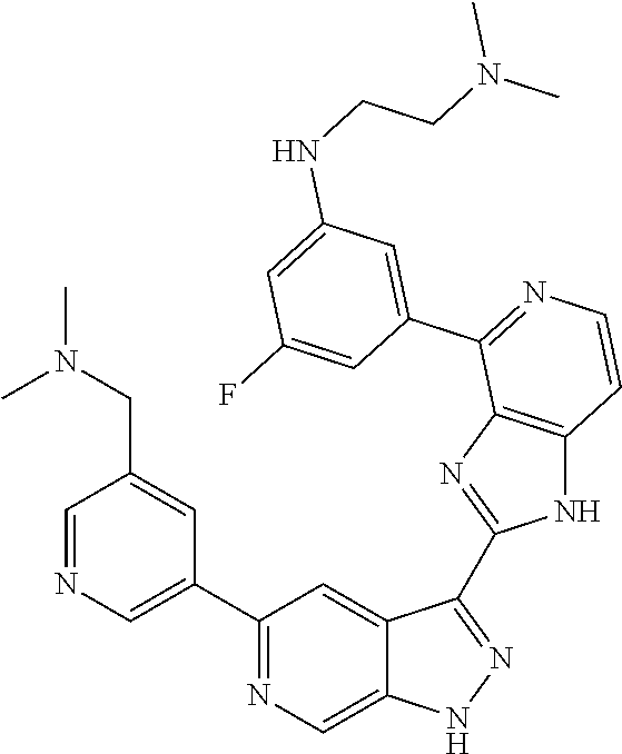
C1=NC=C(C2=NC=C3C(=C2)C(C2=NC4=C(N2)C=CN=C4C2=CC(NCCN(C)C)=CC(F)=C2)=NN3)C=C1CN(C)C
